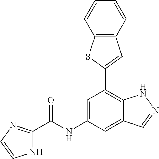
C1=C(NC(=O)C2=NC=CN2)C=C2C(=C1C1=CC3=C(S1)C=CC=C3)NN=C2
